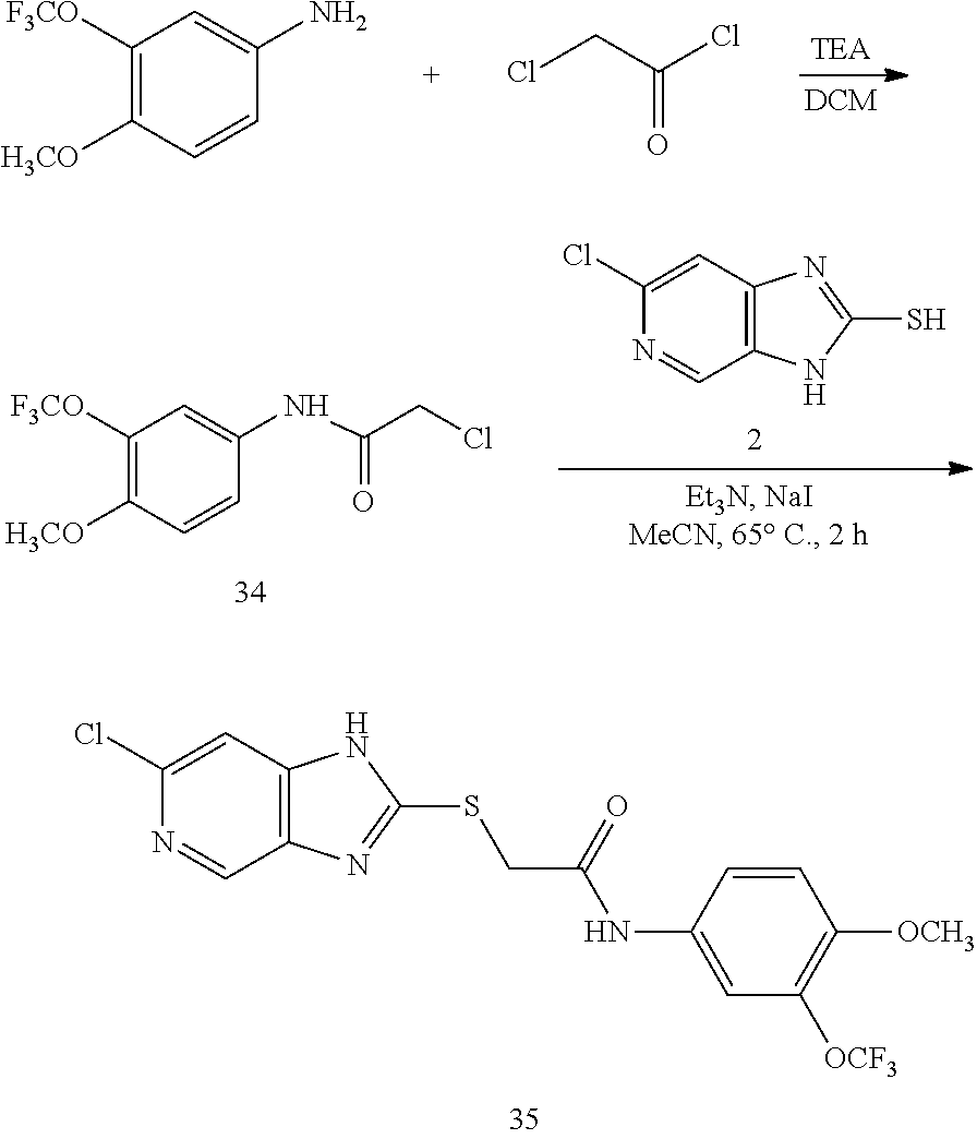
C1([F3CO])=C([H3CO])C=CC(N)=C1.ClCC(Cl)=O.C12=C(C=C(Cl)N=C1)N=C(S)N2.C1=CC(NC(CCl)=O)=CC([F3CO])=C1[H3CO].C12=C(C=C(Cl)N=C1)NC(SCC(NC1=CC([OCF3])=C([OCH3])C=C1)=O)=N2
